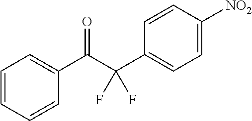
C1=CC=CC(C(C(C2=CC=C([NO2])C=C2)(F)F)=O)=C1
